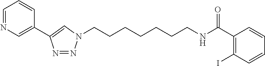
C1=NC=C(C2=CN(CCCCCCCNC(=O)C3=C(I)C=CC=C3)N=N2)C=C1
